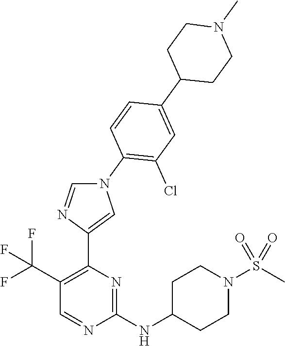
C1(NC2CCN(S(=O)(=O)C)CC2)=NC(C2=CN(C3=C(Cl)C=C(C4CCN(C)CC4)C=C3)C=N2)=C(C(F)(F)F)C=N1
